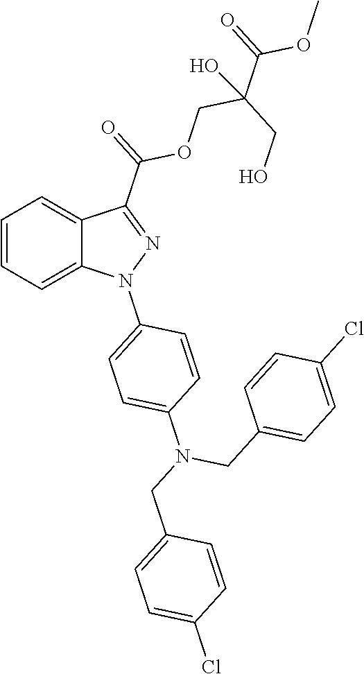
C1=CC=C2C(=C1)C(C(=O)OCC(C(=O)OC)(CO)O)=NN2C1=CC=C(N(CC2=CC=C(Cl)C=C2)CC2=CC=C(Cl)C=C2)C=C1
